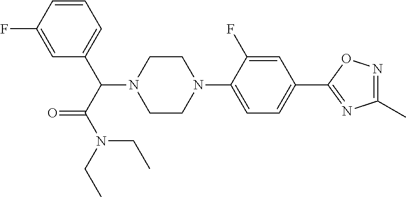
N1(C(C2=CC=CC(F)=C2)C(N(CC)CC)=O)CCN(C2=CC=C(C3=NC(C)=NO3)C=C2F)CC1
